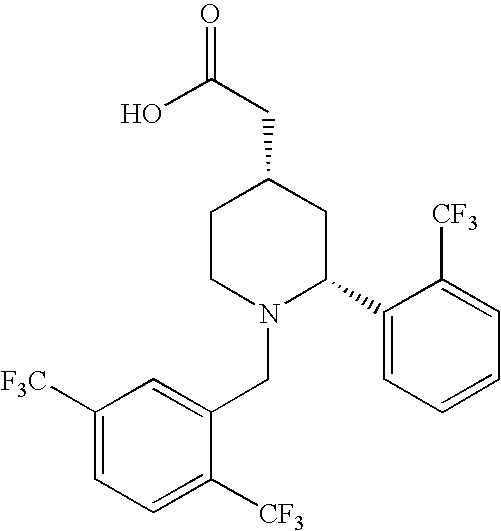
N1(CC2=CC([F3C])=CC=C2[CF3])C(C2=CC=CC=C2[CF3])CC(CC(=O)O)CC1
